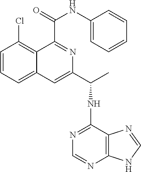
C1=CC=C2C(=C1Cl)C(C(NC1=CC=CC=C1)=O)=NC(C(NC1=NC=NC3=C1N=CN3)C)=C2
